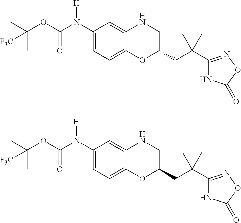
CC(OC(N(C1=CC=C2C(=C1)NCC(CC(C1=NOC(=O)N1)(C)C)O2)[H])=O)([F3C])C.CC(OC(N(C1=CC=C2C(=C1)NCC(CC(C1=NOC(=O)N1)(C)C)O2)[H])=O)([F3C])C
